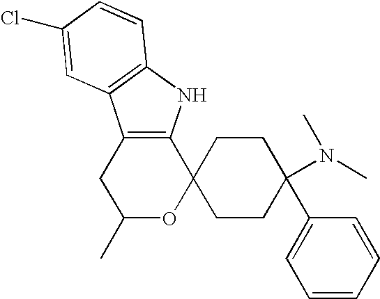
C12=C(NC3=C1C=C(Cl)C=C3)C1(OC(C)C2)CCC(C2=CC=CC=C2)(N(C)C)CC1
